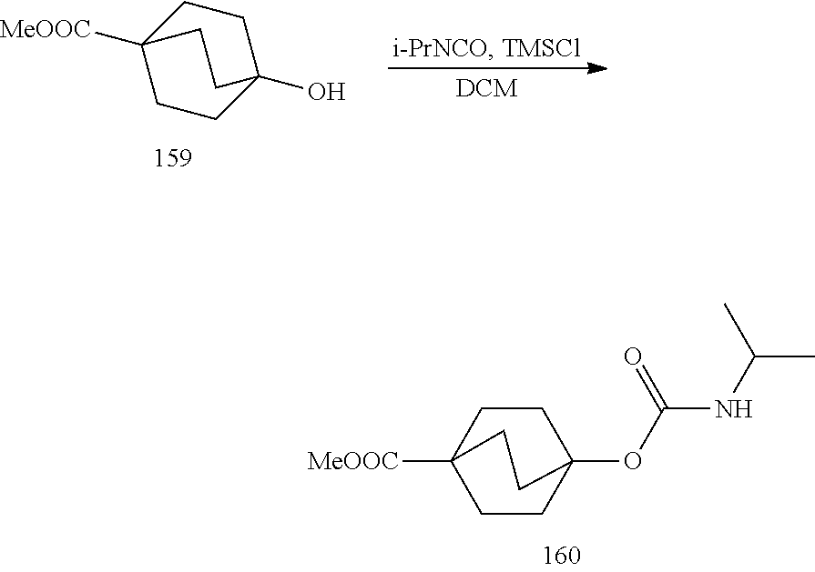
C1CC2(O)CCC1([MeOOC])CC2.C1CC2(OC(NC(C)C)=O)CCC1([MeOOC])CC2
